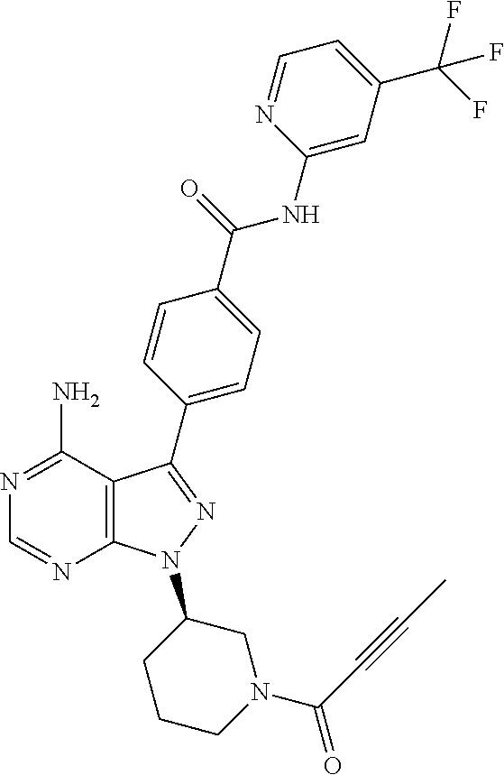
C1=NC(NC(=O)C2=CC=C(C3=NN(C4CN(C(C#CC)=O)CCC4)C4=C3C(N)=NC=N4)C=C2)=CC(C(F)(F)F)=C1
